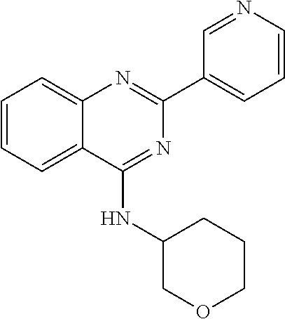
C1=CC=C2C(=C1)N=C(C1=CC=CN=C1)N=C2NC1COCCC1
